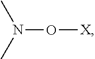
O(N(C)C)[X]
